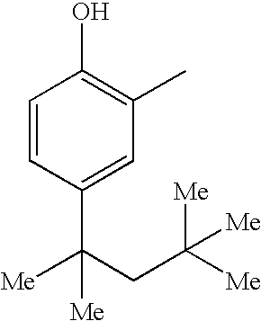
C1=CC(C([Me])(CC([Me])([Me])[Me])[Me])=CC(C)=C1O
